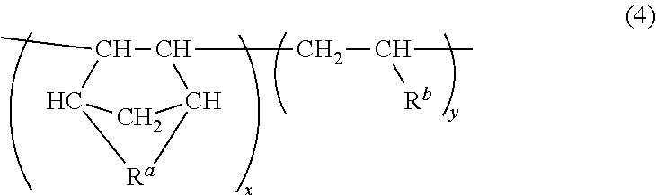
[Ra]1C2C(CC(C)[Rb])C(C)C1C2
